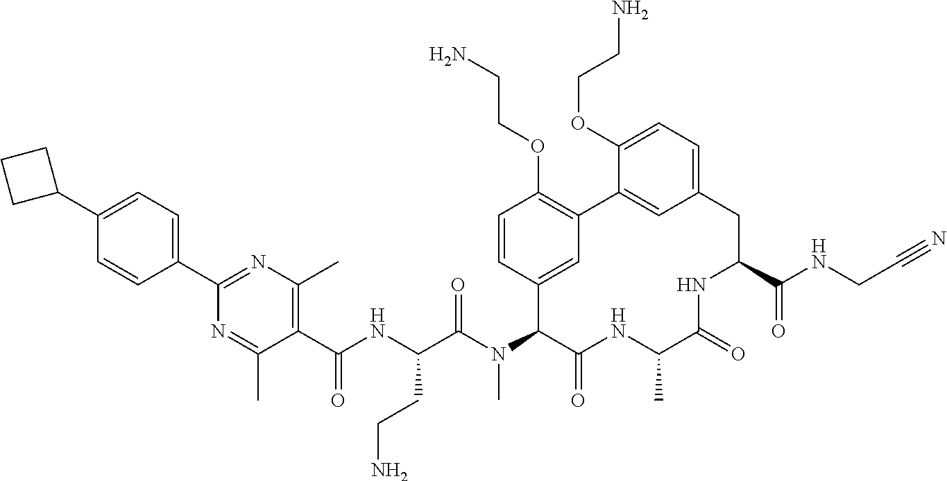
C1(C(NC(C(N(C2C(=O)NC(C)C(=O)NC(C(NCC#N)=O)CC3=CC=C(OCCN)C(=C3)C3=C(OCCN)C=CC2=C3)C)=O)CCN)=O)=C(C)N=C(C2=CC=C(C3CCC3)C=C2)N=C1C
